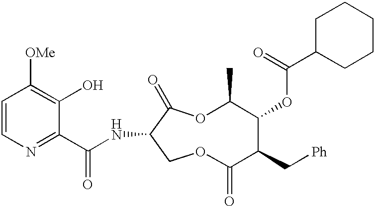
C1=CN=C(C(NC2COC(=O)C(C[Ph])C(OC(C3CCCCC3)=O)C(C)OC2=O)=O)C(O)=C1[OMe]
